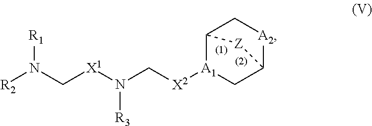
[X2]([A1]1CC2[A2]CC1[Z]2)CN([X1]CN([R2])[R1])[R3]
